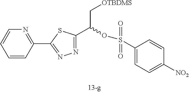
C1=CC(C2=NN=C(C(OS(C3=CC=C([NO2])C=C3)(=O)=O)C[OTBDMS])S2)=NC=C1
